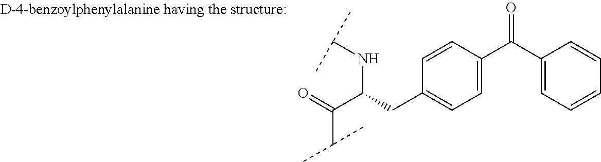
O=C(C(CC1=CC=C(C(C2=CC=CC=C2)=O)C=C1)NC(C)C)C(C)C
